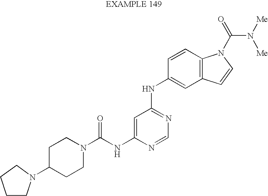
N1(C(NC2=CC(NC3=CC4=C(C=C3)N(C(=O)N([Me])[Me])C=C4)=NC=N2)=O)CCC(N2CCCC2)CC1
